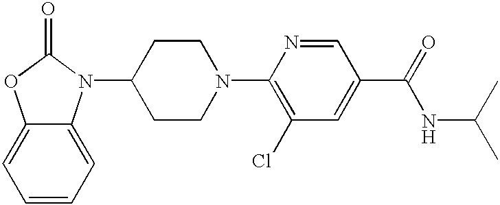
C12=CC=CC=C1N(C1CCN(C3=C(Cl)C=C(C(=O)NC(C)C)C=N3)CC1)C(=O)O2
